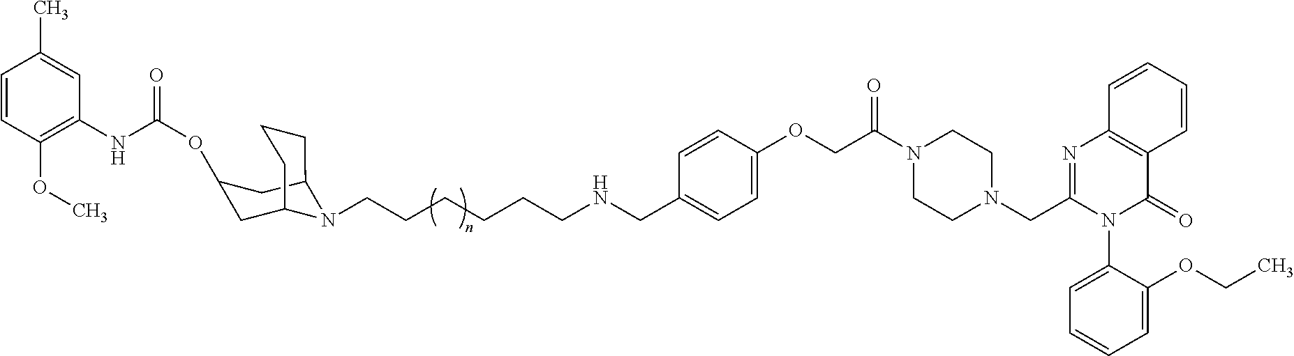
C(CCCCNCC1=CC=C(OCC(N2CCN(CC3=NC4=C(C(=O)N3C3=CC=CC=C3OCC)C=CC=C4)CC2)=O)C=C1)CN1C2CC(OC(NC3=C(OC)C=CC(C)=C3)=O)CC1CCC2
